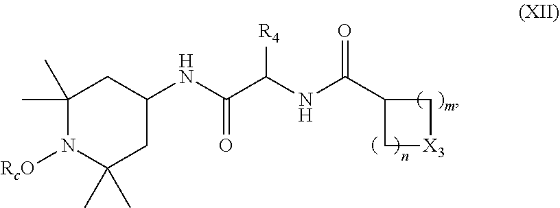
C1(C)(C)N([RcO])C(C)(C)CC(NC(C(NC(C2C[X3]C2)=O)[R4])=O)C1
